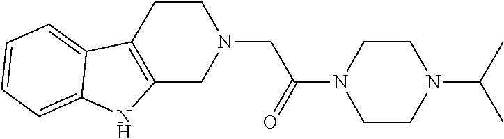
C12=C(CCN(CC(N3CCN(C(C)C)CC3)=O)C1)C1=CC=CC=C1N2
